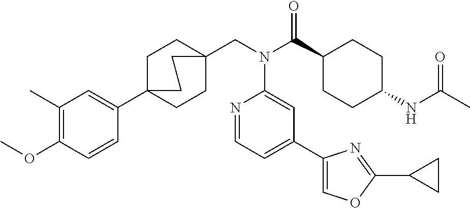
C1(C)=C(OC)C=CC(C23CCC(CN(C(C4CCC(NC(C)=O)CC4)=O)C4=CC(C5=COC(C6CC6)=N5)=CC=N4)(CC2)CC3)=C1
